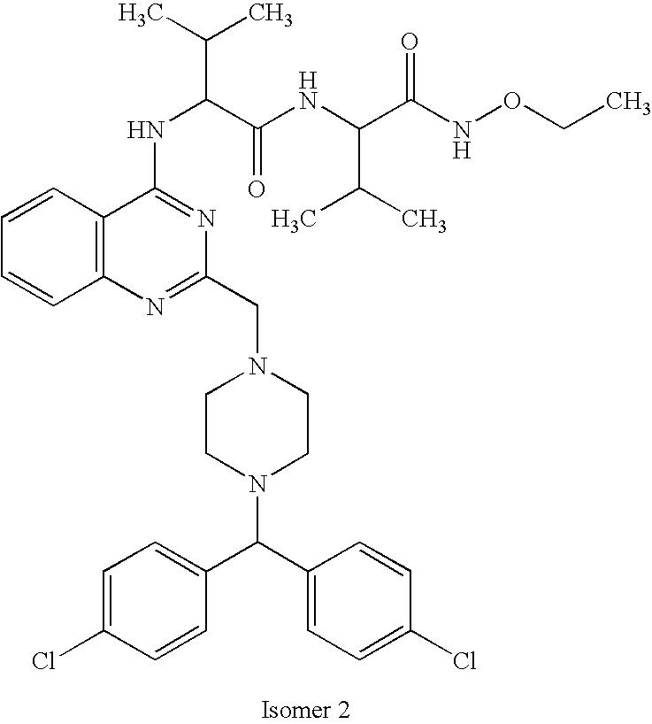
C(C(C)C)(C(NC(C(NOCC)=O)C(C)C)=O)NC1=NC(CN2CCN(C(C3=CC=C(Cl)C=C3)C3=CC=C(Cl)C=C3)CC2)=NC2=C1C=CC=C2
